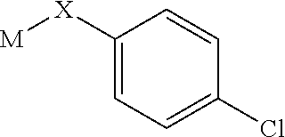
C1=C([X][M])C=CC(Cl)=C1
